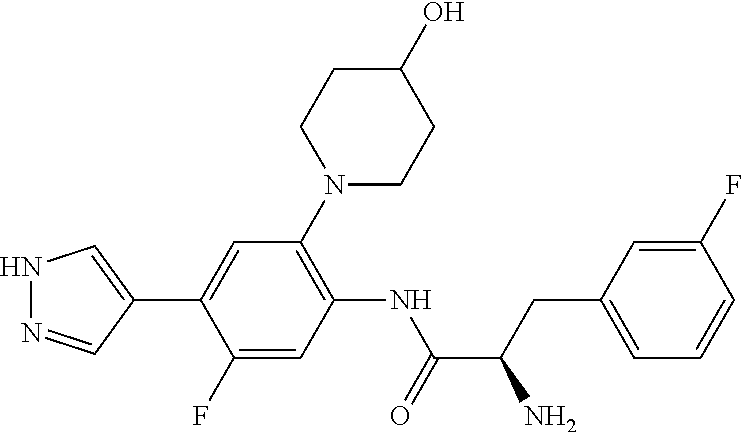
N1N=CC(C2=CC(N3CCC(O)CC3)=C(NC(=O)C(N)CC3=CC=CC(F)=C3)C=C2F)=C1
